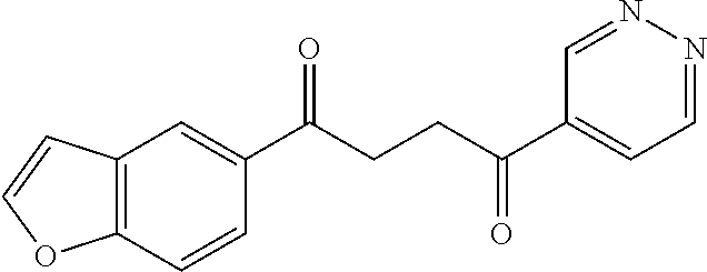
C1(C(CCC(C2=CC=NN=C2)=O)=O)=CC2=C(C=C1)OC=C2
